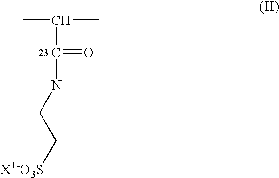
CC(C)C(=O)NCC[X+-O3S]
